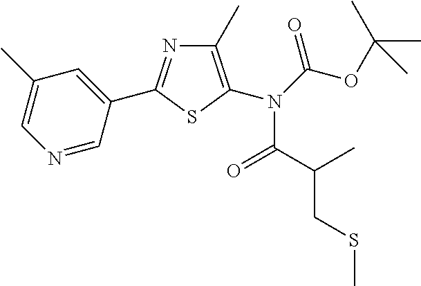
N1=CC(C2=NC(C)=C(N(C(OC(C)(C)C)=O)C(C(C)CSC)=O)S2)=CC(C)=C1
